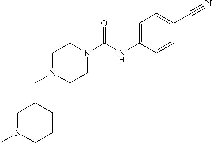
C1(CN2CCN(C(=O)NC3=CC=C(C#N)C=C3)CC2)CN(C)CCC1
